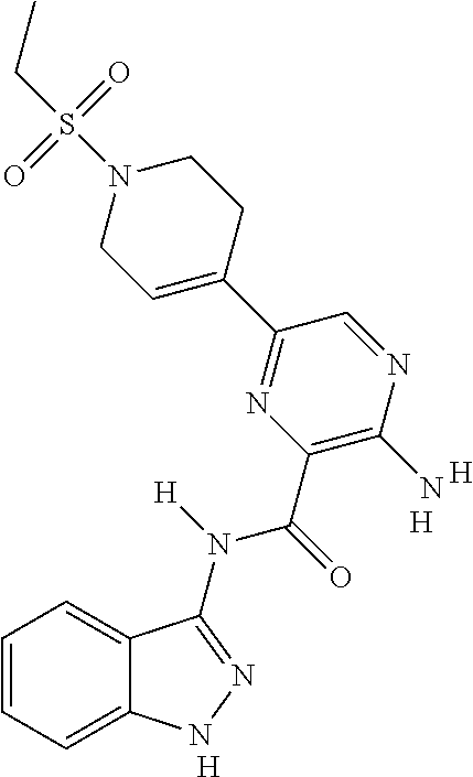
C1=CC=C2C(=C1)C(N(C(C1=C(N)N=CC(C3=CCN(S(CC)(=O)=O)CC3)=N1)=O)[H])=NN2.[H].[H].[H]
